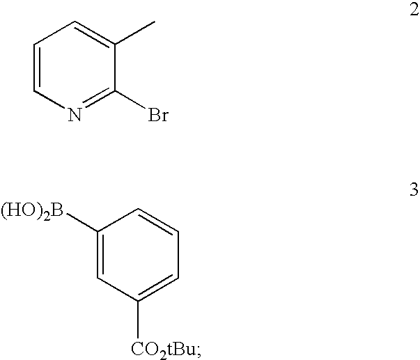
C1=CN=C(Br)C(C)=C1.C1([(HO)2B])=CC([CO2tBu])=CC=C1
